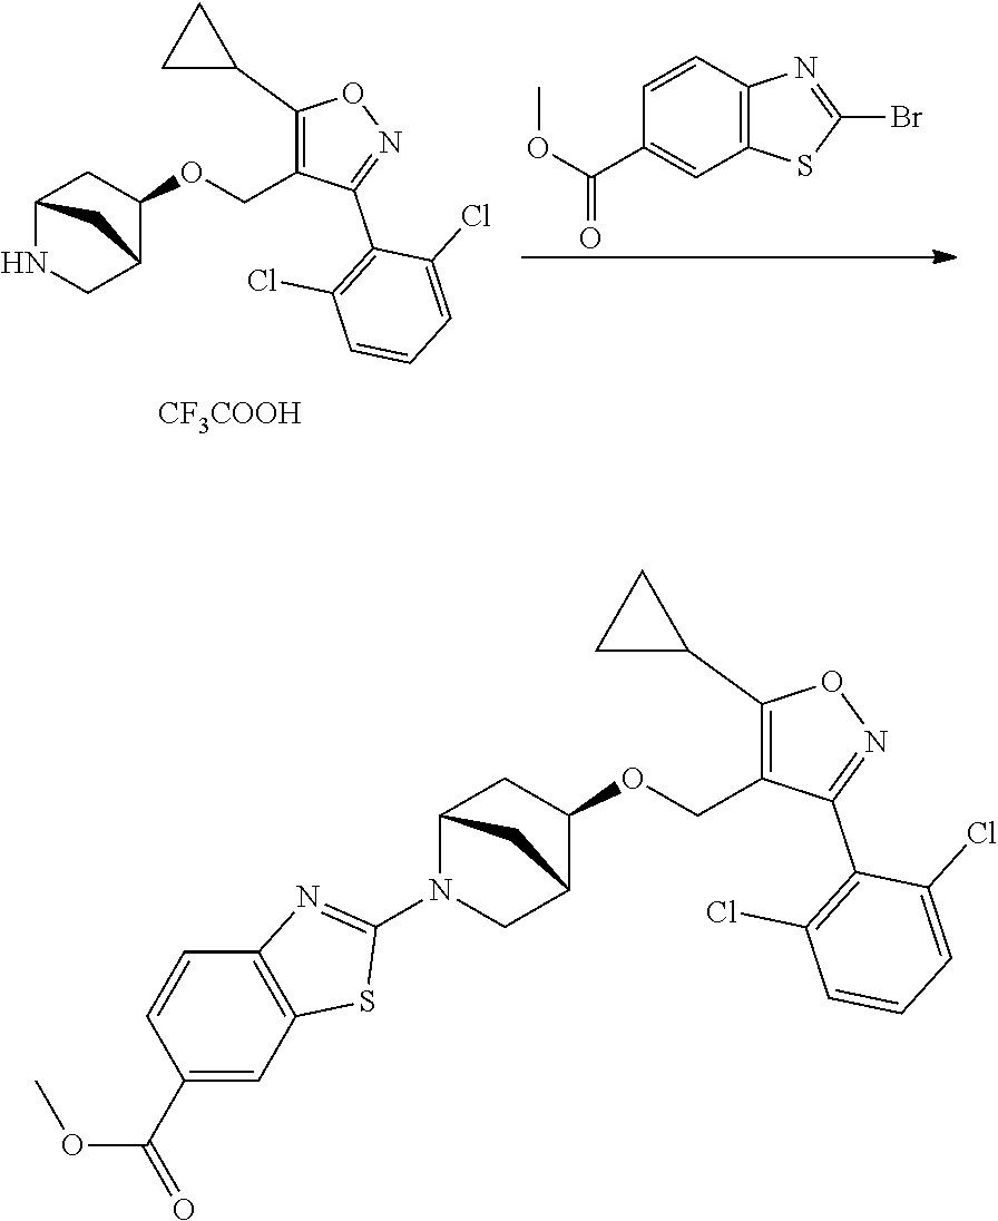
C1C2C(OCC3=C(C4CC4)ON=C3C3=C(Cl)C=CC=C3Cl)CC(C2)N1C1=NC2=C(C=C(C(OC)=O)C=C2)S1.COC(=O)C1=CC2=C(C=C1)N=C(Br)S2.C1C2C(OCC3=C(C4CC4)ON=C3C3=C(Cl)C=CC=C3Cl)CC(N1)C2.[CF3COOH]
